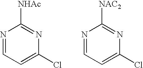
N1=CC=C(Cl)N=C1[NHAc].N1=CC=C(Cl)N=C1[NAC2]
